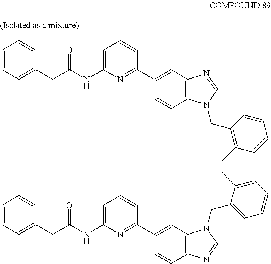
C1=CC=C(CC(NC2=CC=CC(C3=CC4=C(C=C3)N(CC3=C(C)C=CC=C3)C=N4)=N2)=O)C=C1.C1=CC=C(CC(NC2=CC=CC(C3=CC4=C(C=C3)N=CN4CC3=CC=CC=C3C)=N2)=O)C=C1
